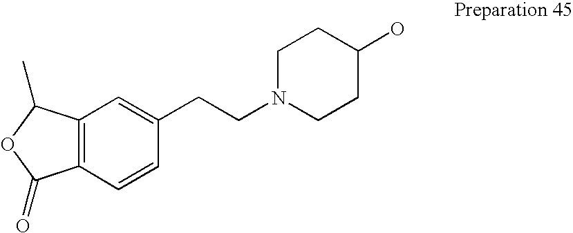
C12=C(C=CC(CCN3CCC(O)CC3)=C1)C(=O)OC2C
